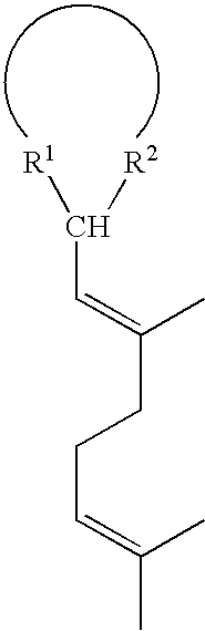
C(C=C(CCC=C(C)C)C)([R1])[R2]
